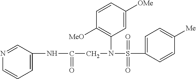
C1=C(NC(CN(S(C2=CC=C([Me])C=C2)(=O)=O)C2=C([MeO])C=CC([OMe])=C2)=O)C=NC=C1
